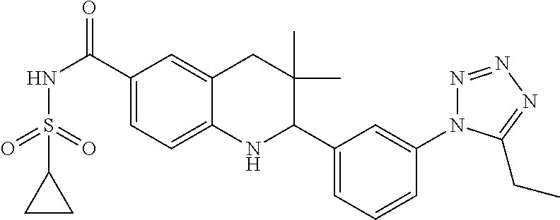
O=C(C1=CC=C2C(=C1)CC(C)(C)C(C1=CC=CC(N3N=NN=C3CC)=C1)N2)NS(=O)(=O)C1CC1
